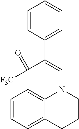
C1=CC(C(=CN2CCCC3=CC=CC=C23)C([F3C])=O)=CC=C1
